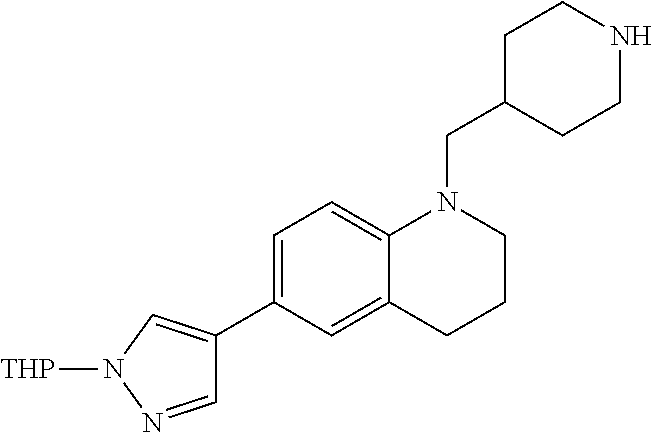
C1=C(C2=CN([THP])N=C2)C=C2C(=C1)N(CC1CCNCC1)CCC2
